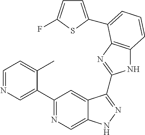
C1=NC=C(C2=NC=C3C(=C2)C(C2=NC4=C(N2)C=CC=C4C2=CC=C(F)S2)=NN3)C(C)=C1
